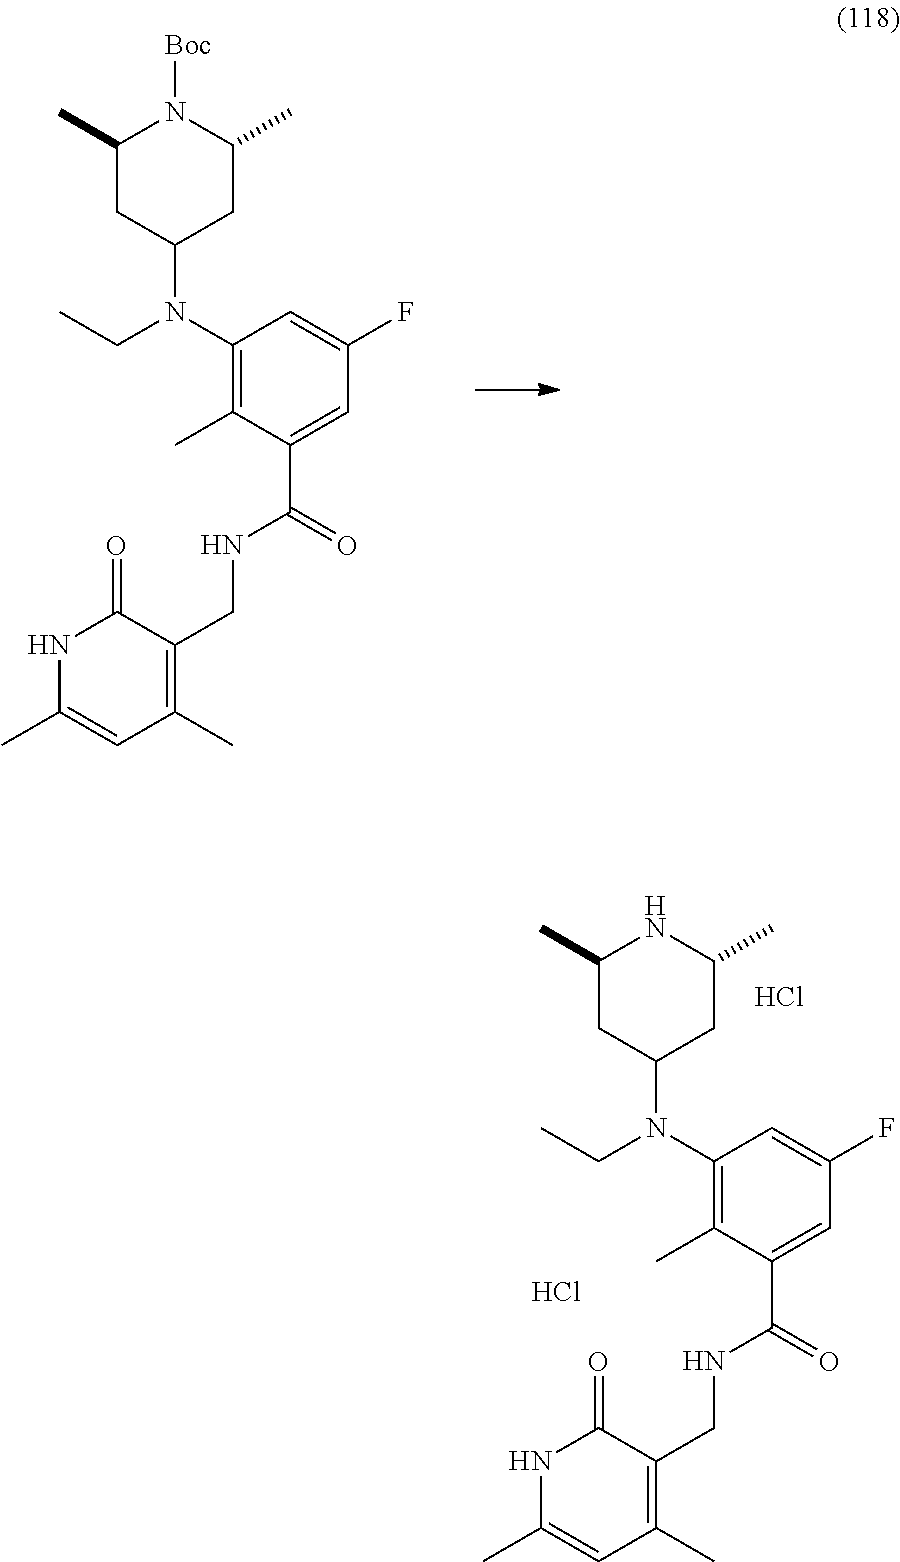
C1(C)CC(N(C2=C(C)C(C(=O)NCC3=C(C)C=C(C)NC3=O)=CC(F)=C2)CC)CC(C)N1[Boc].C1(C)CC(N(C2=C(C)C(C(=O)NCC3=C(C)C=C(C)NC3=O)=CC(F)=C2)CC)CC(C)N1.Cl.Cl
